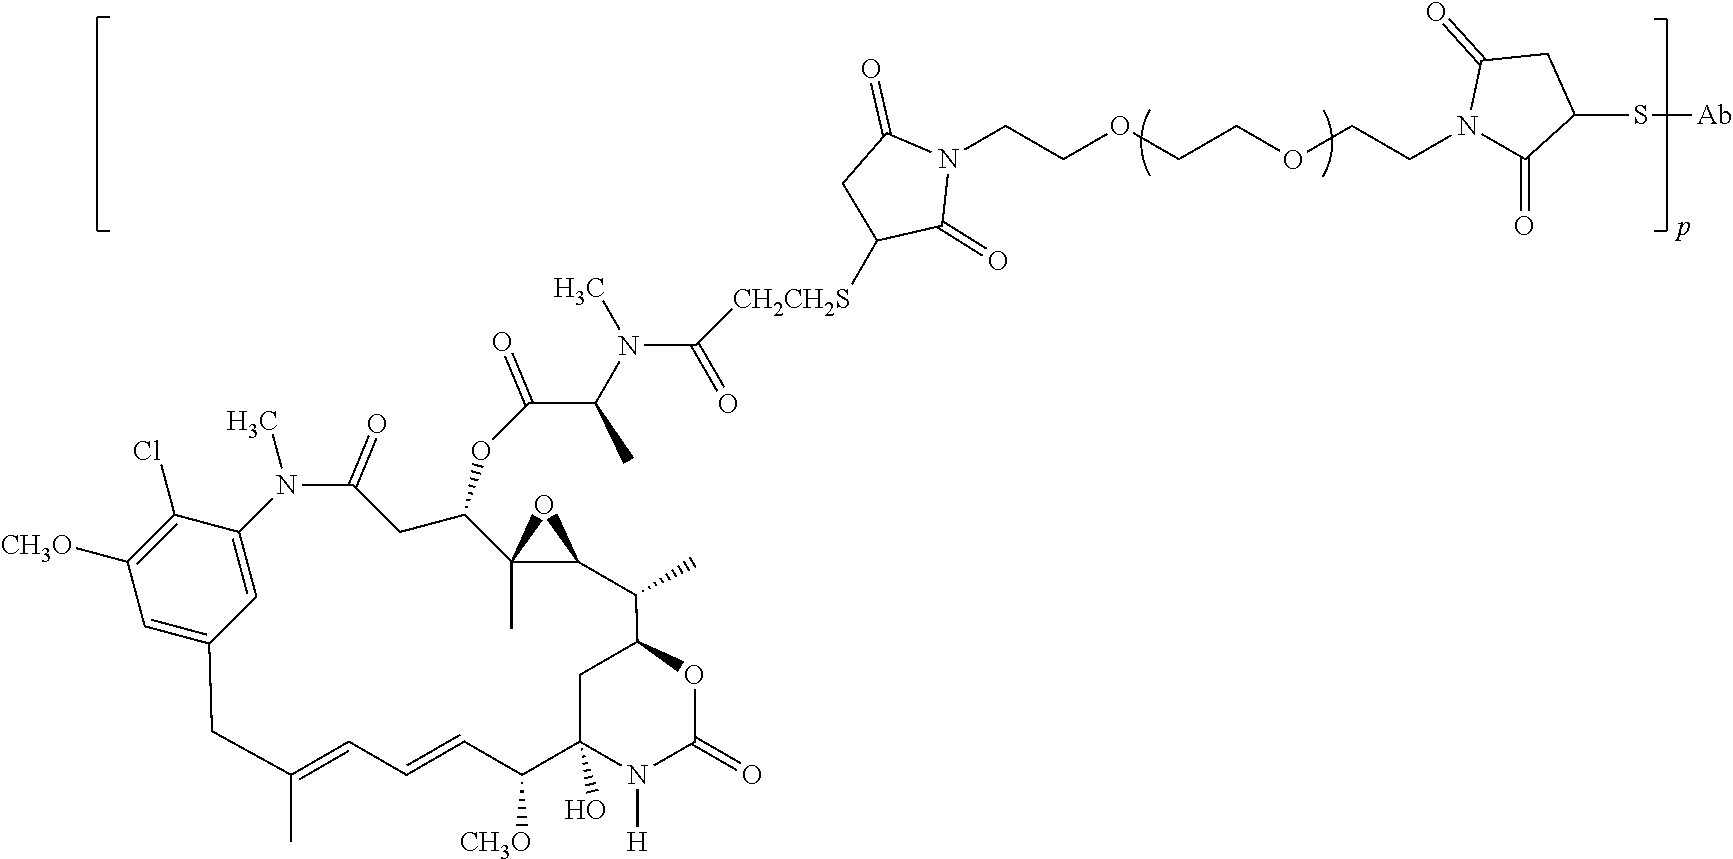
C1(Cl)=C([CH3O])C=C2C=C1N(C)C(=O)CC(OC(C(N(C(=O)[CH2CH2S]C1C(=O)N(CCOCCOCCN3C(=O)CC(S[Ab])C3=O)C(=O)C1)C)C)=O)C1(C)C(O1)C(C)C1CC(O)(N([H])C(=O)O1)C([CH3O])C=CC=C(C)C2
